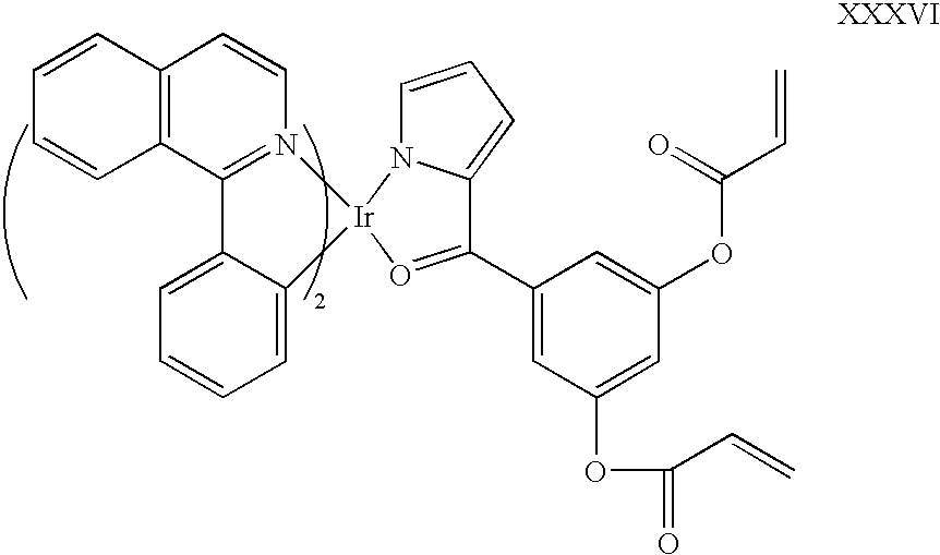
C1=CC=CC2=C1C=CN1=C2C2=CC=CC=C2[Ir]12O=C(C1=CC(OC(=O)C=C)=CC(OC(C=C)=O)=C1)C1=CC=CN21
